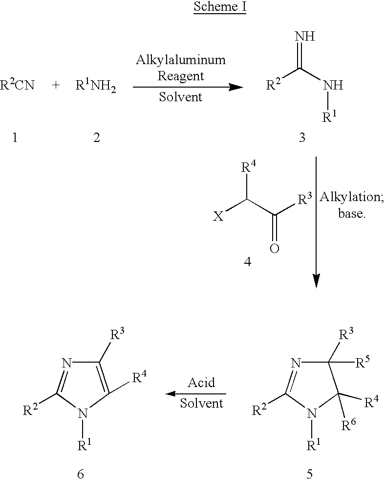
[X]C(C([R3])=O)[R4].[R2CN].[R2]C(N[R1])=N.C1([R3])=C([R4])N([R1])C([R2])=N1.C1([R3])([R5])N=C([R2])N([R1])C1([R4])[R6]
